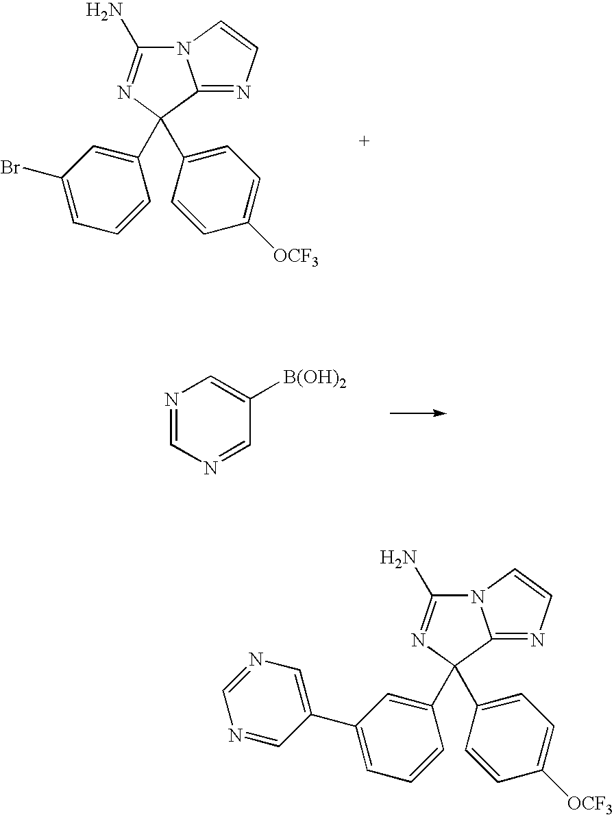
N12C(N)=NC(C3=CC=C([OCF3])C=C3)(C3=CC(Br)=CC=C3)C1=NC=C2.N1=CN=CC([B(OH)2])=C1.N12C(N)=NC(C3=CC=C([OCF3])C=C3)(C3=CC(C4=CN=CN=C4)=CC=C3)C1=NC=C2
